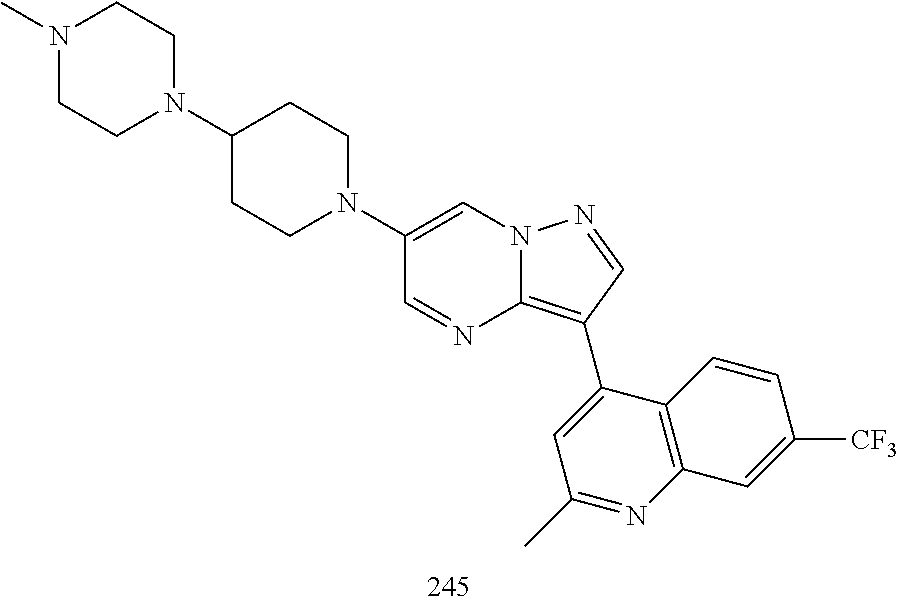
C1(C2=C3N=CC(N4CCC(N5CCN(C)CC5)CC4)=CN3N=C2)=CC(C)=NC2=C1C=CC([CF3])=C2
